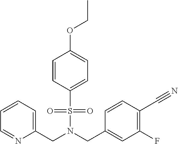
C1=CC(S(N(CC2=CC(F)=C(C#N)C=C2)CC2=CC=CC=N2)(=O)=O)=CC=C1OCC
